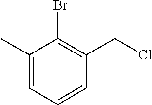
C1(C)=CC=CC(CCl)=C1Br
